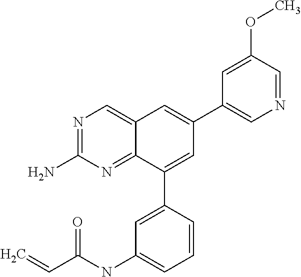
C1=NC=C(C2=CC3=CN=C(N)N=C3C(C3=CC(NC(C=C)=O)=CC=C3)=C2)C=C1OC
